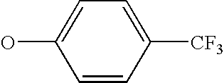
OC1=CC=C([CF3])C=C1
